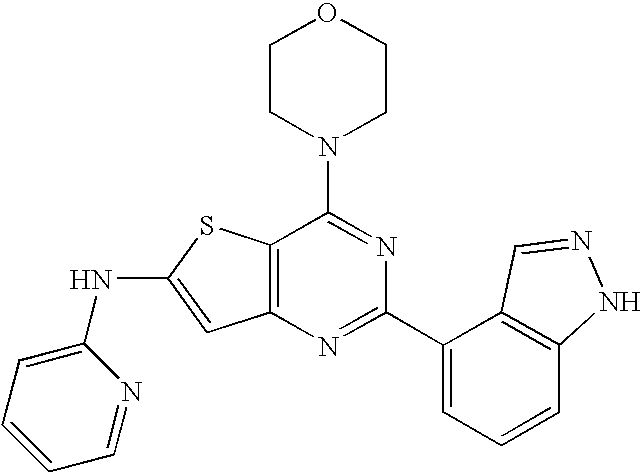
C1CN(C2=NC(C3=CC=CC4=C3C=NN4)=NC3=C2SC(NC2=CC=CC=N2)=C3)CCO1
